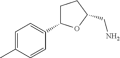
C1=C(C)C=CC(C2CCC(CN)O2)=C1
